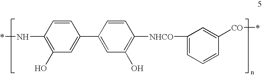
C1(N*)=C(O)C=C(C2=CC(O)=C([NHCO]C3=CC=CC([CO]*)=C3)C=C2)C=C1
